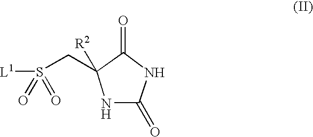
[L1]S(CC1([R2])NC(=O)NC1=O)(=O)=O
